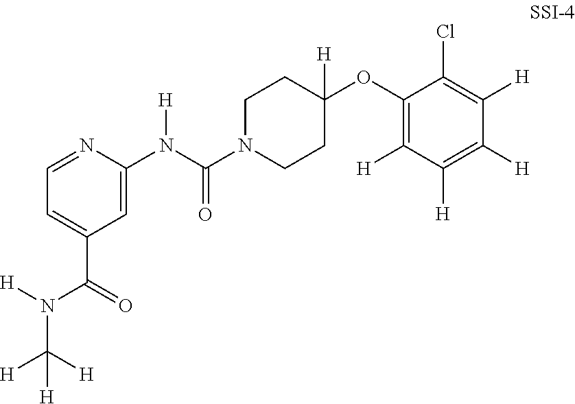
C1CN(C(N([H])C2=CC(C(N([H])C([H])([H])[H])=O)=CC=N2)=O)CCC1(OC1=C([H])C([H])=C([H])C([H])=C1Cl)[H]
